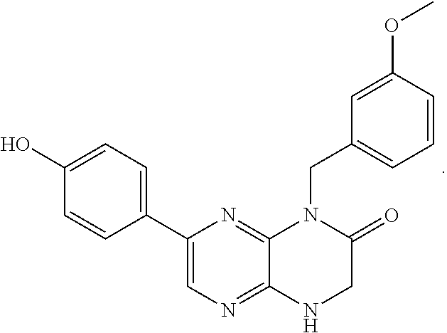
C1=CC(C2=CN=C3C(=N2)N(CC2=CC=CC(OC)=C2)C(=O)CN3)=CC=C1O
